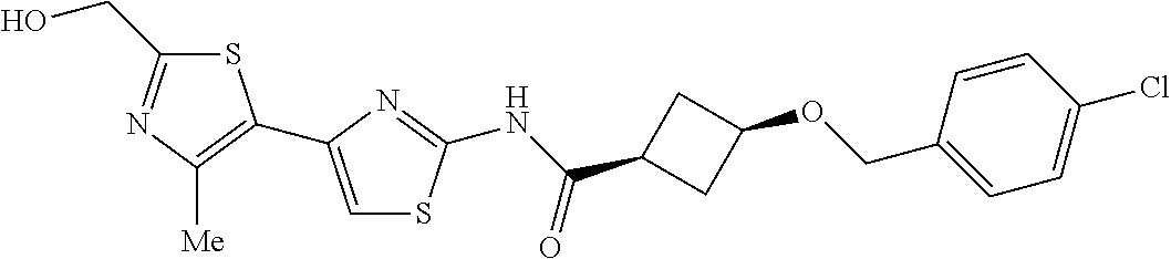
S1C(CO)=NC([Me])=C1C1=CSC(NC(=O)C2CC(OCC3=CC=C(Cl)C=C3)C2)=N1
